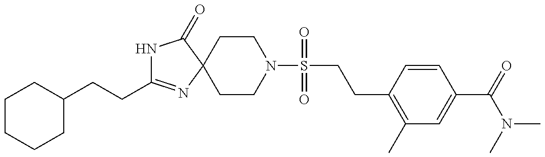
N1C(CCC2CCCCC2)=NC2(C1=O)CCN(S(CCC1=C(C)C=C(C(N(C)C)=O)C=C1)(=O)=O)CC2
